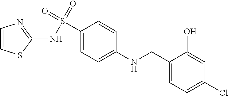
C1(CNC2=CC=C(S(NC3=NC=CS3)(=O)=O)C=C2)=CC=C(Cl)C=C1O
